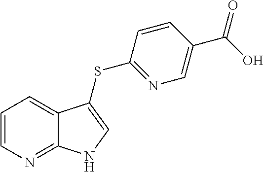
C1=CN=C2C(=C1)C(SC1=NC=C(C(O)=O)C=C1)=CN2
